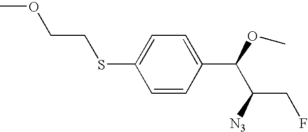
C1(SCCOC)=CC=C(C(OC)C([N3])CF)C=C1
